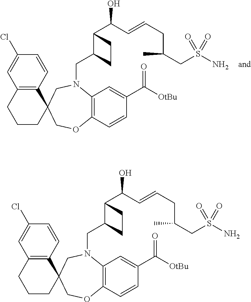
C12=C(C=CC(Cl)=C1)C1(CCC2)COC2=C(N(CC3C(C(C=CCC(C)CS(N)(=O)=O)O)CC3)C1)C=C(C([OtBu])=O)C=C2.C12=C(C=CC(Cl)=C1)C1(CCC2)COC2=C(N(CC3C(C(C=CCC(C)CS(N)(=O)=O)O)CC3)C1)C=C(C([OtBu])=O)C=C2
